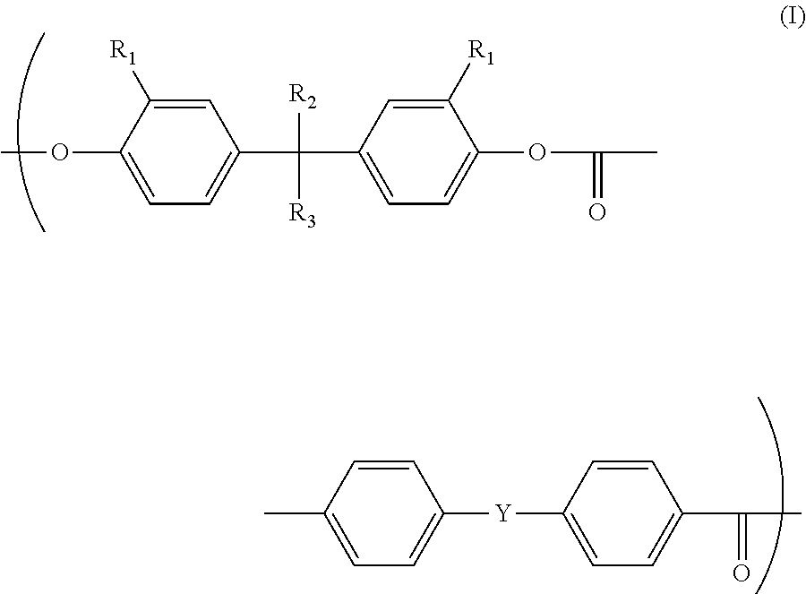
C1=C(C(C2=CC=C(OC(=O)C)C([R1])=C2)([R2])[R3])C=C([R1])C(OC)=C1.CC1=CC=C([Y]C2=CC=C(C(=O)C)C=C2)C=C1
